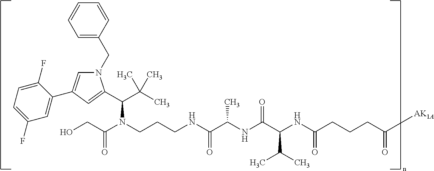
N1(CC2=CC=CC=C2)C=C(C2=CC(F)=CC=C2F)C=C1C(C(C)(C)C)N(CCCNC(C(NC(C(NC(CCCC([AK1A])=O)=O)C(C)C)=O)C)=O)C(=O)CO
